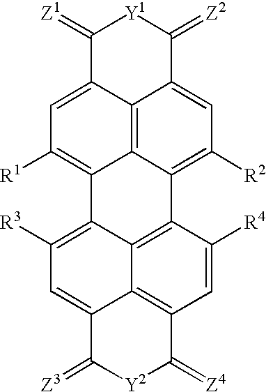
C1(=[Z1])C2=CC([R1])=C3C4=C2C(=CC([R2])=C4C2=C4C3=C([R3])C=C3C4=C(C=C2[R4])C(=[Z4])[Y2]C3=[Z3])C(=[Z2])[Y1]1
